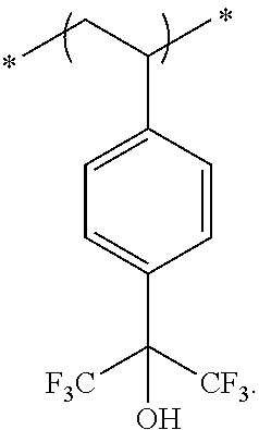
CCC(C)C1=CC=C(C([F3C])([CF3])O)C=C1
